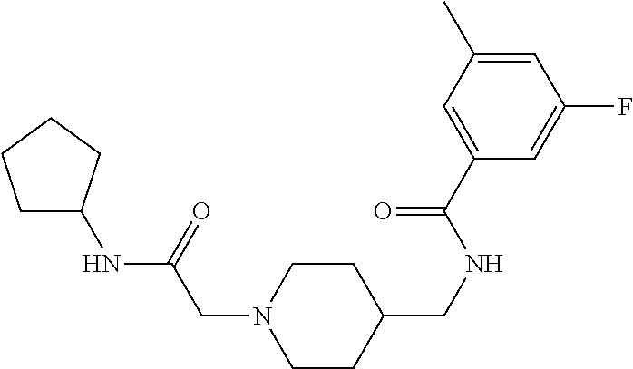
C1CC(CNC(C2=CC(C)=CC(F)=C2)=O)CCN1CC(NC1CCCC1)=O
